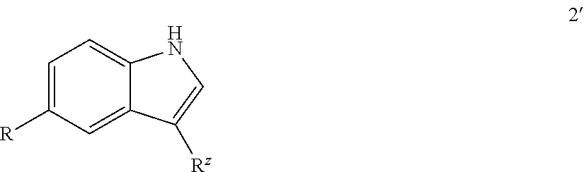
C1=C([R])C=C2C(=C1)NC=C2[Rz]
